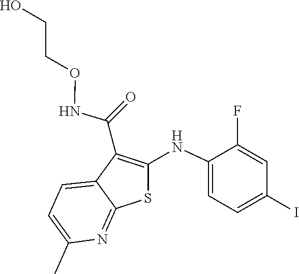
C1(F)=CC(I)=CC=C1NC1=C(C(NOCCO)=O)C2=CC=C(C)N=C2S1
